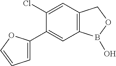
C12=C(C=C(Cl)C(C3=CC=CO3)=C1)COB2O
